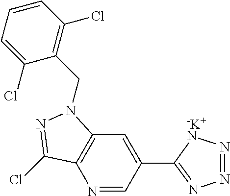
N1=CC(C2=NN=N[-K+N]2)=CC2=C1C(Cl)=NN2CC1=C(Cl)C=CC=C1Cl
